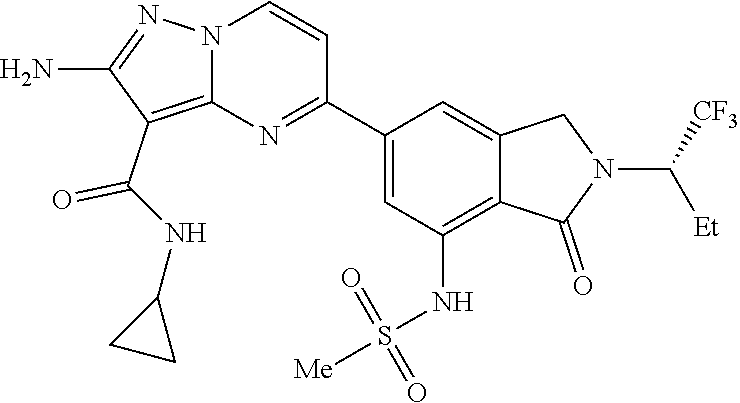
C1(N)=NN2C(=C1C(NC1CC1)=O)N=C(C1=CC(NS(=O)(=O)[Me])=C3C(=C1)CN(C([Et])[CF3])C3=O)C=C2
